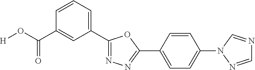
[H]OC(C1=CC(C2=NN=C(C3=CC=C(N4C=NC=N4)C=C3)O2)=CC=C1)=O
